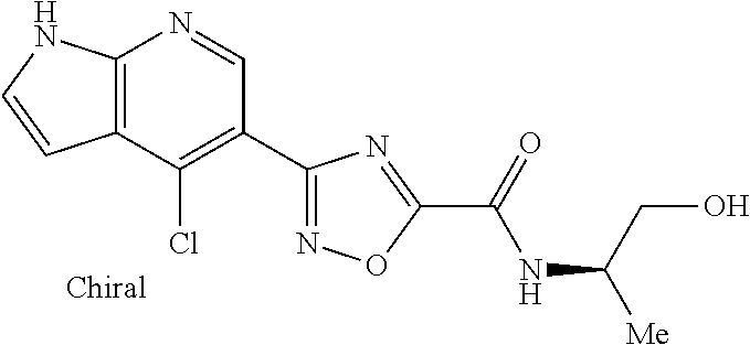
C12=C(C(Cl)=C(C3=NOC(C(=O)NC([Me])CO)=N3)C=N1)C=CN2
